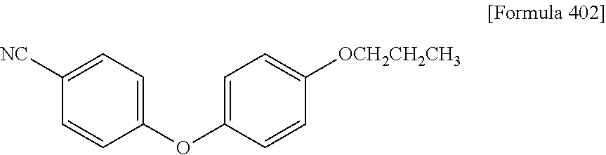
C1=CC(OC2=CC=C([OCH2CH2CH3])C=C2)=CC=C1[NC]
